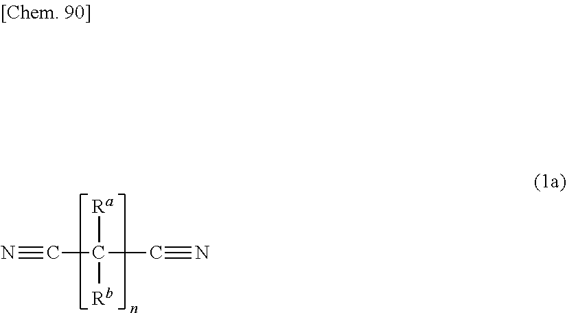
N#CC([Ra])([Rb])C#N
